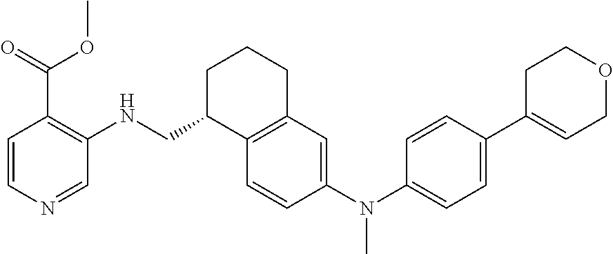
C1=CC(N(C2=CC=C(C3=CCOCC3)C=C2)C)=CC2=C1C(CNC1=C(C(OC)=O)C=CN=C1)CCC2
